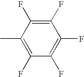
C1(C)=C(F)C(F)=C(F)C(F)=C1F
